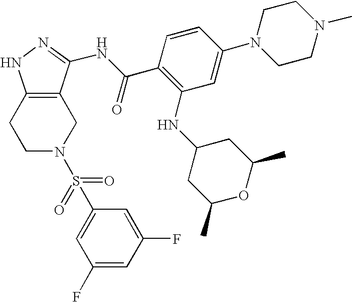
C1C2=C(CCN1S(C1=CC(F)=CC(F)=C1)(=O)=O)NN=C2NC(C1=C(NC2CC(C)OC(C)C2)C=C(N2CCN(C)CC2)C=C1)=O
